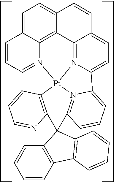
C1=CC=CC2=C1C1(C3=C2C=CC=C3)C2=C([Pt]34N5=CC=CC6=CC=C7C(=C65)C5=N3C(=CC=C5C=C7)C3=CC=CC1=N43)C=CC=N2
